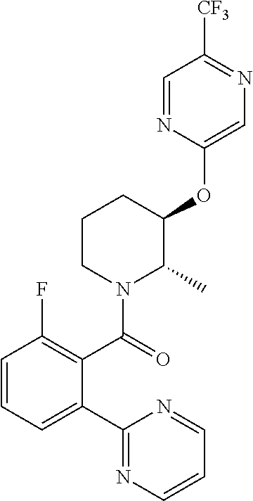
C1(OC2CCCN(C(C3=C(F)C=CC=C3C3=NC=CC=N3)=O)C2C)=CN=C([CF3])C=N1
